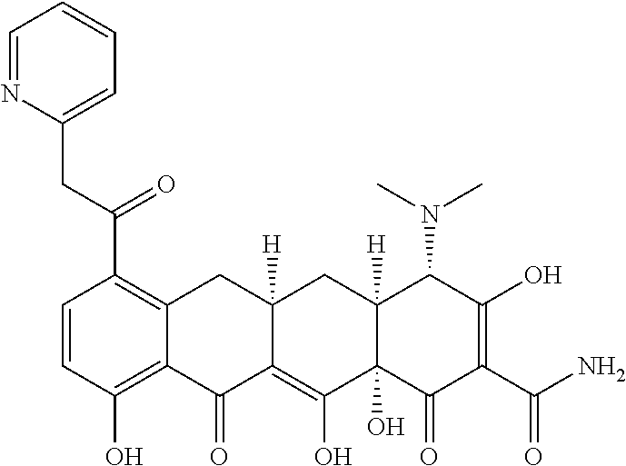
C(C(C1=C2C(=C(O)C=C1)C(=O)C1=C(O)C3(O)C([H])(CC1([H])C2)C(N(C)C)C(O)=C(C(N)=O)C3=O)=O)C1=CC=CC=N1
